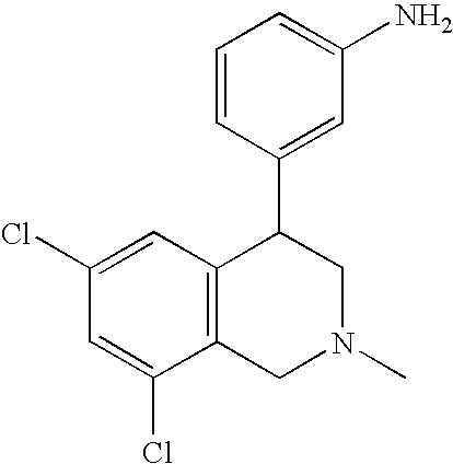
C1(Cl)=CC(Cl)=CC2=C1CN(C)CC2C1=CC(N)=CC=C1
